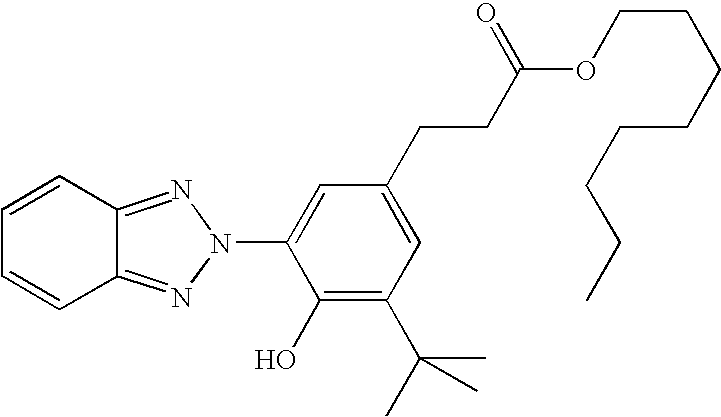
C1=CC2=NN(C3=CC(CCC(=O)OCCCCCCCC)=CC(C(C)(C)C)=C3O)N=C2C=C1
